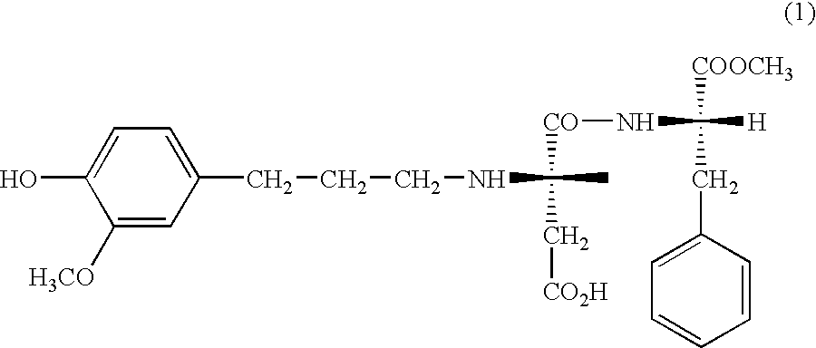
C1([H3CO])=CC(CCCNC([CO]NC([H])([COOCH3])CC2=CC=CC=C2)(C[CO2H])C)=CC=C1O
